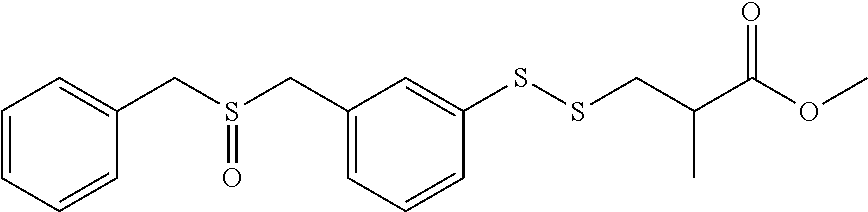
C1=CC=CC(CS(=O)CC2=CC=CC(SSCC(C)C(OC)=O)=C2)=C1
